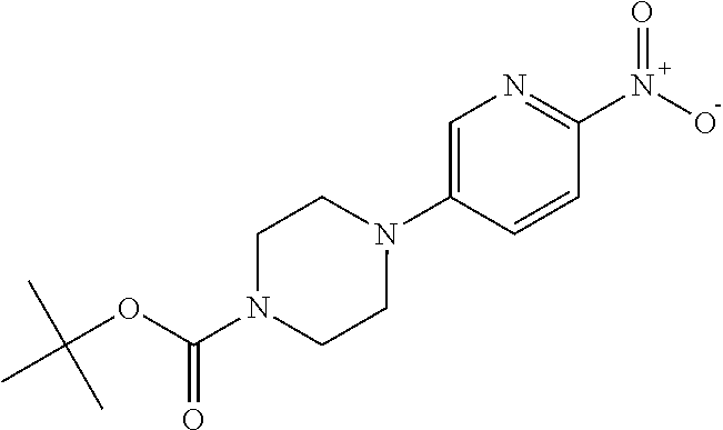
C1=C(N2CCN(C(OC(C)(C)C)=O)CC2)C=CC(N(O)=O)=N1
